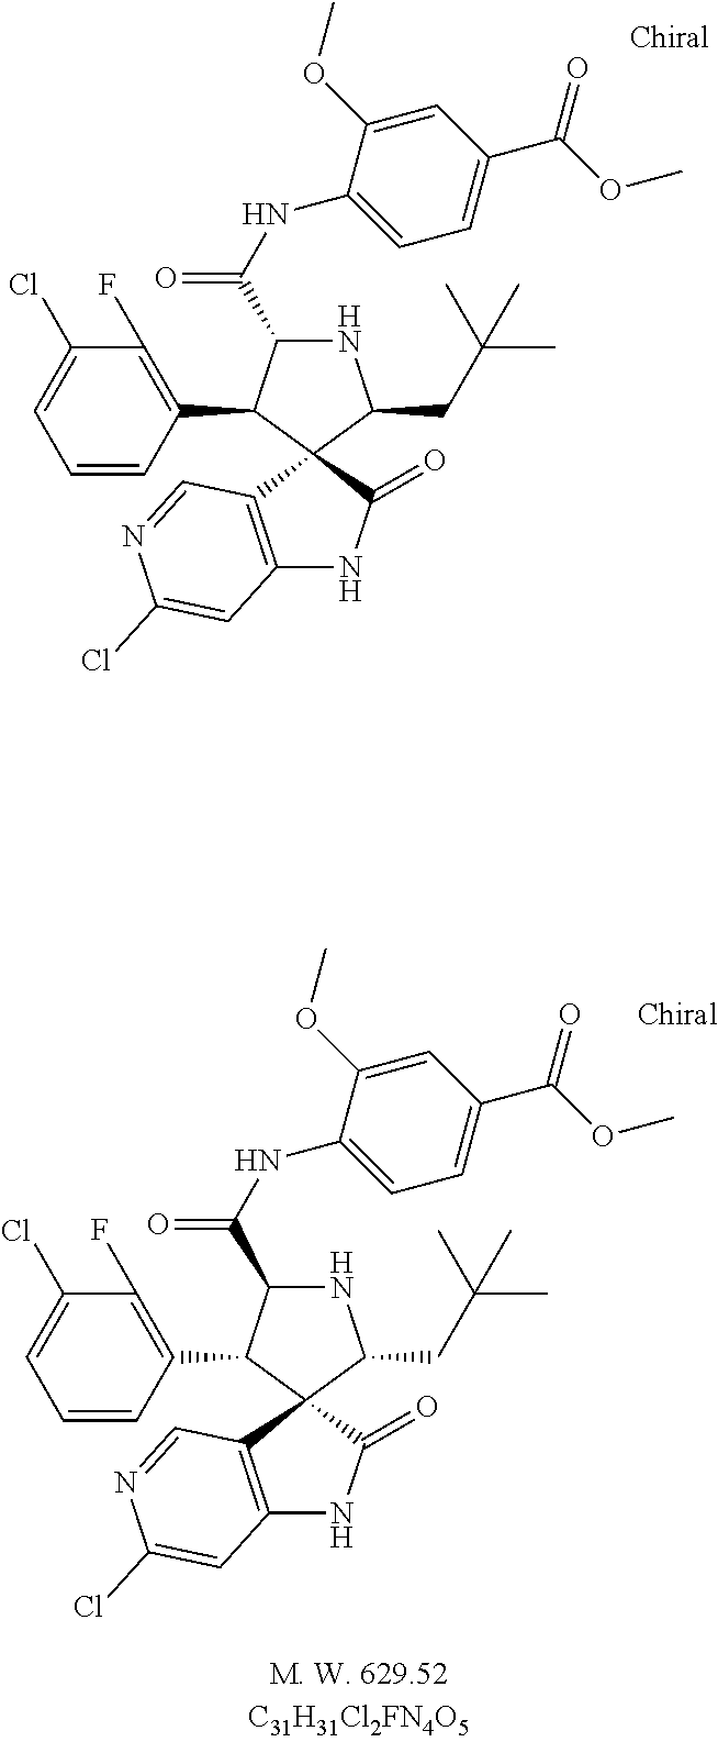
C1=CC(C2C(C(NC3=CC=C(C(OC)=O)C=C3OC)=O)NC(CC(C)(C)C)C23C2=C(NC3=O)C=C(Cl)N=C2)=C(F)C(Cl)=C1.C1=CC(C2C(C(NC3=CC=C(C(OC)=O)C=C3OC)=O)NC(CC(C)(C)C)C23C2=C(NC3=O)C=C(Cl)N=C2)=C(F)C(Cl)=C1
